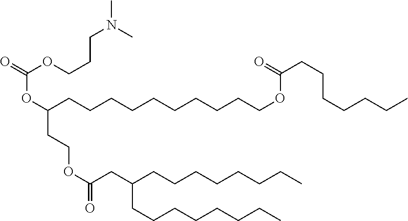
O(C(CCCCCCCCCCOC(CCCCCCC)=O)CCOC(=O)CC(CCCCCCCC)CCCCCCCC)C(=O)OCCCN(C)C
